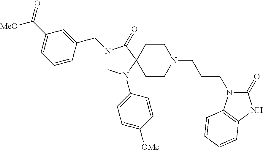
N1(CC2=CC(C(=O)[MeO])=CC=C2)CN(C2=CC=C([OMe])C=C2)C2(C1=O)CCN(CCCN1C(=O)NC3=C1C=CC=C3)CC2
